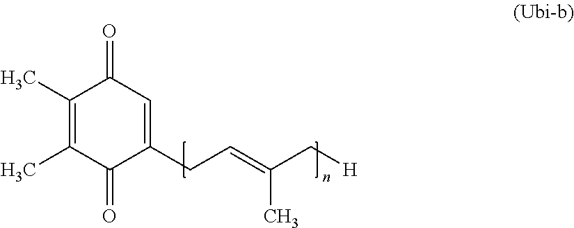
C1(=O)C(CC=C(C[H])C)=CC(=O)C(C)=C1C
